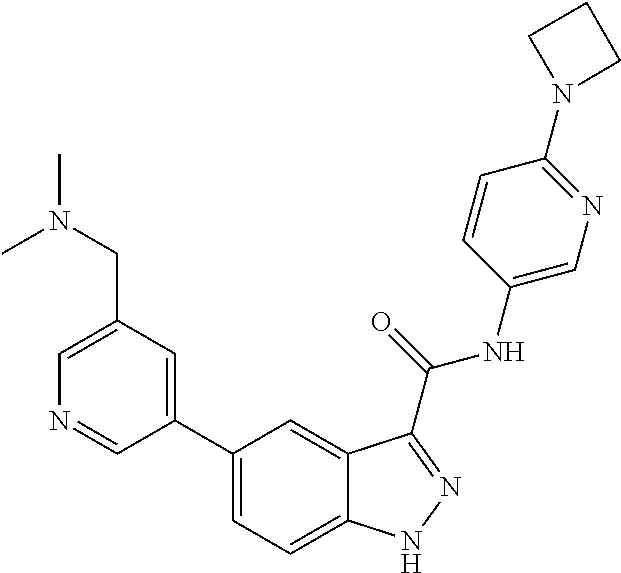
C1(CN(C)C)=CN=CC(C2=CC=C3C(=C2)C(C(NC2=CN=C(N4CCC4)C=C2)=O)=NN3)=C1
